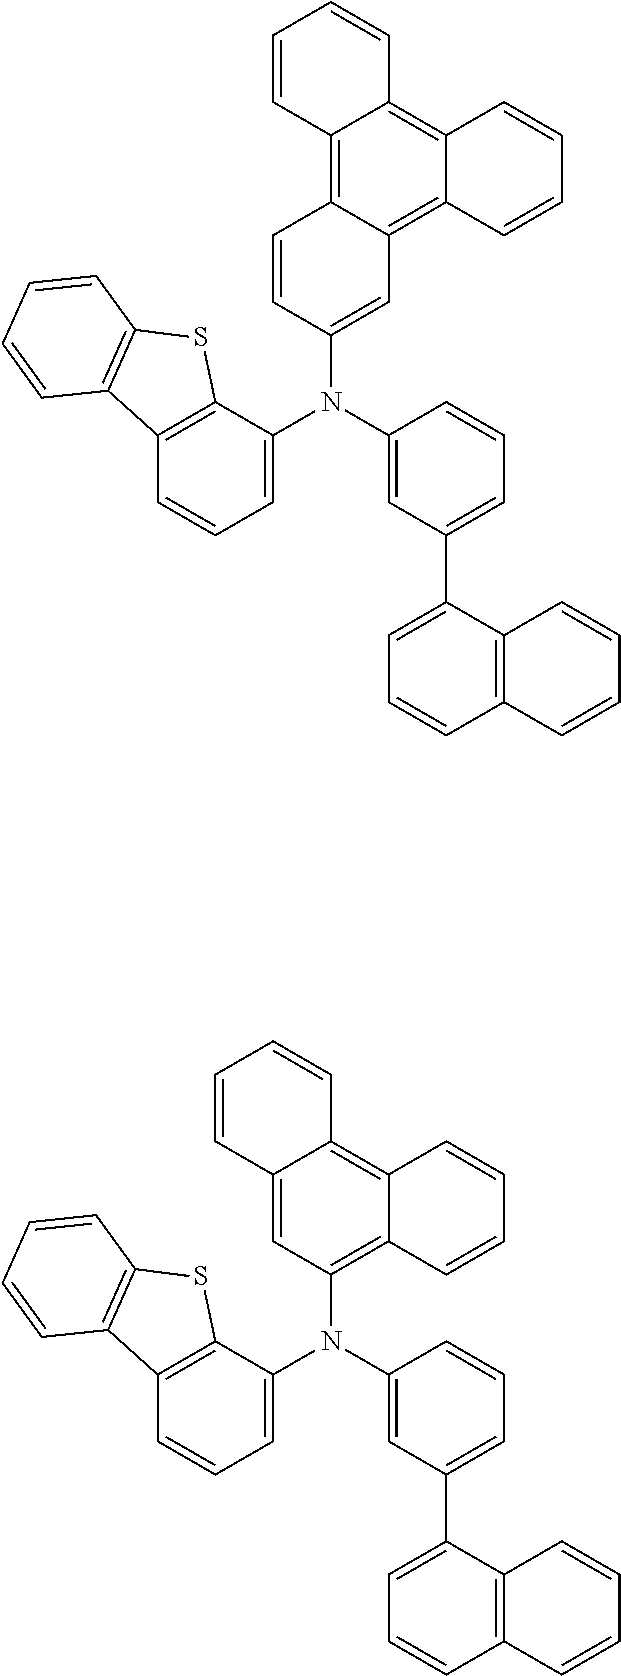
C1(N(C2=CC=CC3=C2SC2=C3C=CC=C2)C2=CC3=C4C(=C5C(=C3C=C2)C=CC=C5)C=CC=C4)=CC(C2=CC=CC3=C2C=CC=C3)=CC=C1.C1(N(C2=CC=CC3=C2SC2=C3C=CC=C2)C2=C3C(=C4C(=C2)C=CC=C4)C=CC=C3)=CC(C2=CC=CC3=C2C=CC=C3)=CC=C1
